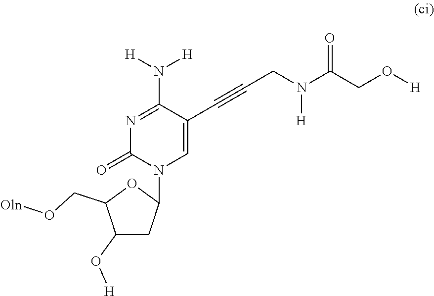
N1=C(N([H])[H])C(C#CCN(C(CO[H])=O)[H])=CN(C2CC(O[H])C(CO[Oln])O2)C1=O
